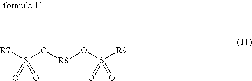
[R7]S(=O)(O[R8]OS([R9])(=O)=O)=O
